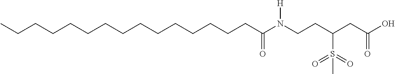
CCCCCCCCCCCCCCCC(N(CCC(CC(O)=O)S(=O)(=O)C)[H])=O
